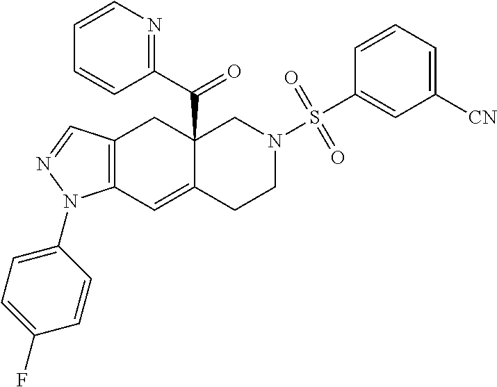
C12=C(C=C3C(C(C4=NC=CC=C4)=O)(C1)CN(S(=O)(=O)C1=CC([CN])=CC=C1)CC3)N(C1=CC=C(F)C=C1)N=C2
